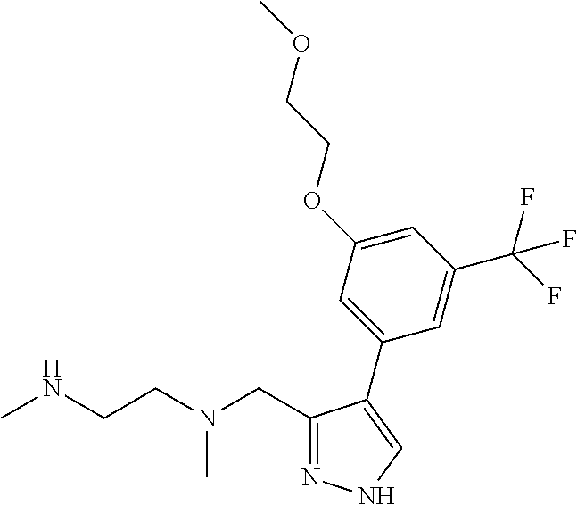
C1(CN(CCNC)C)=NNC=C1C1=CC(OCCOC)=CC(C(F)(F)F)=C1
